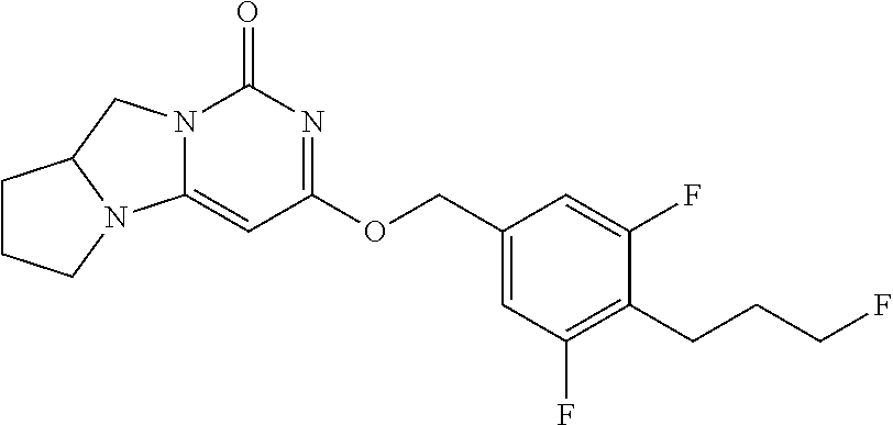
N12C(=CC(OCC3=CC(F)=C(CCCF)C(F)=C3)=NC1=O)N1C(C2)CCC1
